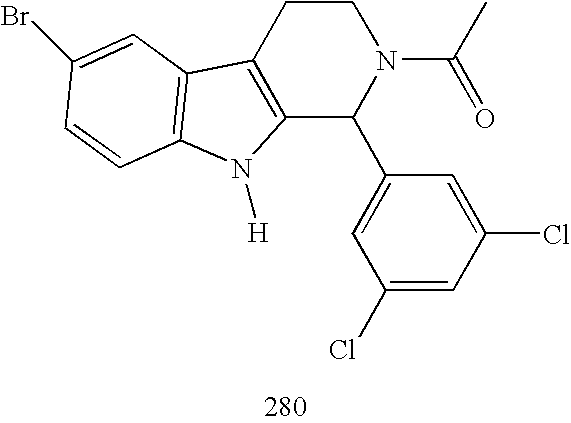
C12=C(CCN(C(=O)C)C1C1=CC(Cl)=CC(Cl)=C1)C1=C(N2[H])C=CC(Br)=C1
